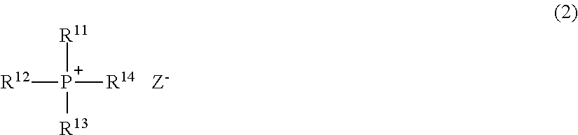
[R12][P+]([R14])([R11])[R13]
